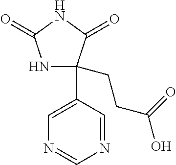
N1C(CCC(O)=O)(C2=CN=CN=C2)C(=O)NC1=O
